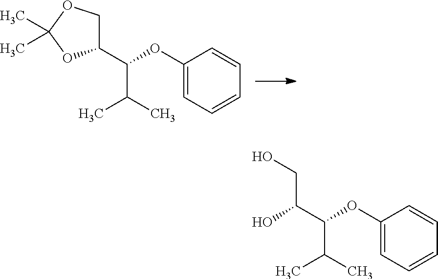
C1(C(OC2=CC=CC=C2)C(C)C)COC(C)(C)O1.C(CO)(O)C(OC1=CC=CC=C1)C(C)C
